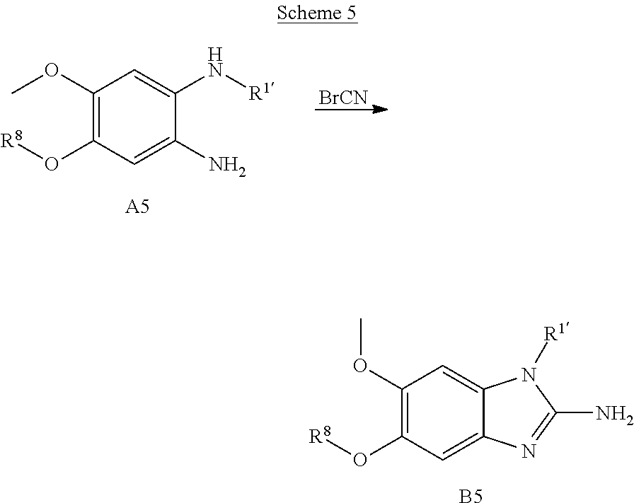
C1(OC)=C(O[R8])C=C(N)C(N[R1])=C1.[A5].[BrCN].C1(OC)=C(O[R8])C=C2C(=C1)N([R1])C(N)=N2.[B5]
